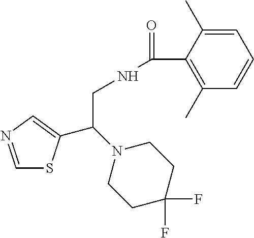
C1=NC=C(C(N2CCC(F)(F)CC2)CNC(=O)C2=C(C)C=CC=C2C)S1
